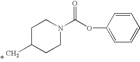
C1C(C)CCN(C(OC2=CC=CC=C2)=O)C1
